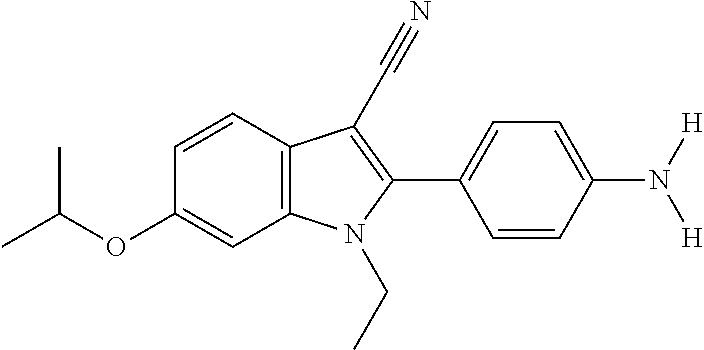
C1=CC2=C(C=C1OC(C)C)N(CC)C(C1=CC=C(N([H])[H])C=C1)=C2C#N
